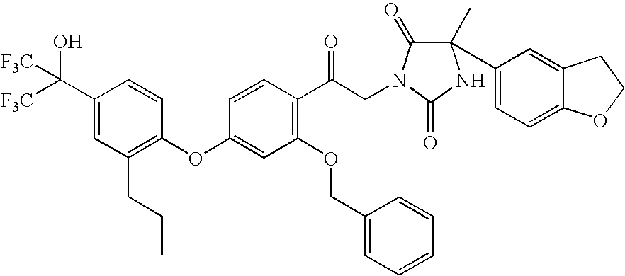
C1(C([F3C])([F3C])O)=CC(CCC)=C(OC2=CC(OCC3=CC=CC=C3)=C(C(CN3C(=O)C(C)(C4=CC=C5C(=C4)CCO5)NC3=O)=O)C=C2)C=C1
